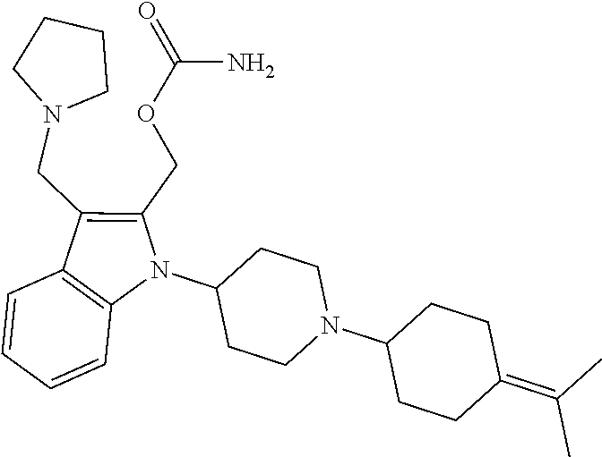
C1=CC2=C(C=C1)N(C1CCN(C3CCC(=C(C)C)CC3)CC1)C(COC(=O)N)=C2CN1CCCC1
